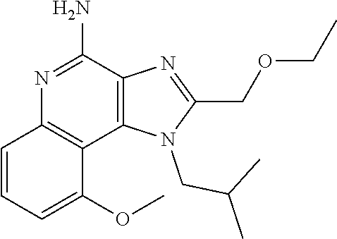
C1(OC)=CC=CC2=C1C1=C(C(N)=N2)N=C(COCC)N1CC(C)C
